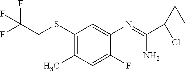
C1(SCC(F)(F)F)=C(C)C=C(F)C(N=C(C2(Cl)CC2)N)=C1
